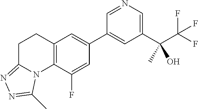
C1(C(C(F)(F)F)(C)O)=CN=CC(C2=CC3=C(C(F)=C2)N2C(=NN=C2C)CC3)=C1
